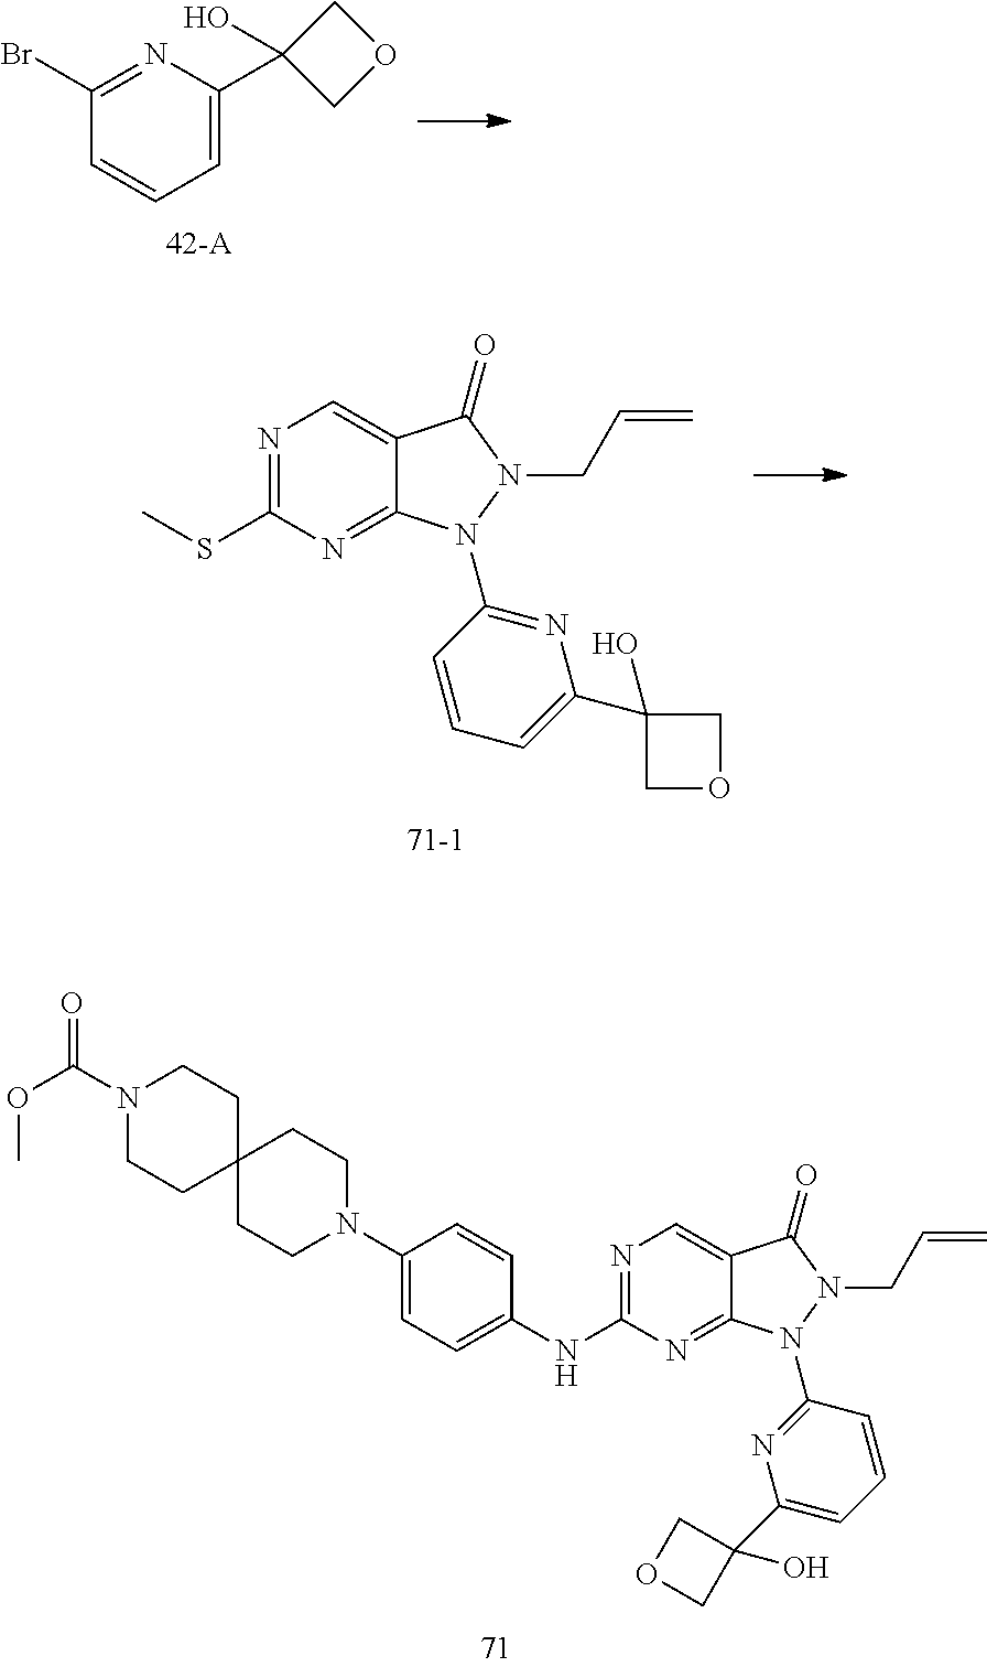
C1=C(C2(O)COC2)N=C(Br)C=C1.CSC1=NC=C2C(=N1)N(C1=NC(C3(O)COC3)=CC=C1)N(CC=C)C2=O.N1(C(=O)OC)CCC2(CC1)CCN(C1=CC=C(NC3=NC=C4C(=N3)N(C3=NC(C5(O)COC5)=CC=C3)N(CC=C)C4=O)C=C1)CC2
